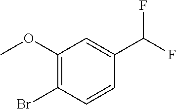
C1(OC)=C(Br)C=CC(C(F)F)=C1
